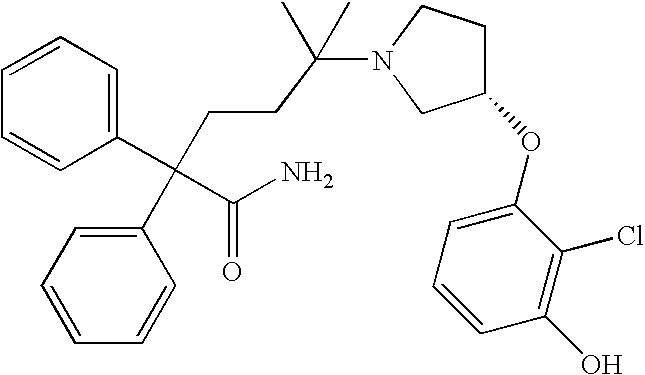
C1=CC=C(C(CCC(N2CC(OC3=CC=CC(O)=C3Cl)CC2)(C)C)(C2=CC=CC=C2)C(=O)N)C=C1
